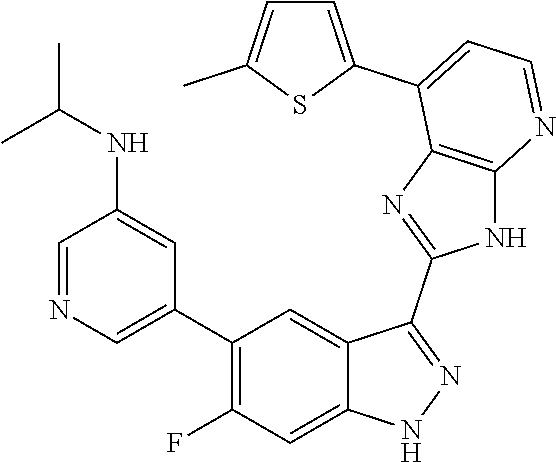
C1=NC=C(C2=C(F)C=C3C(=C2)C(C2=NC4=C(N2)N=CC=C4C2=CC=C(C)S2)=NN3)C=C1NC(C)C
